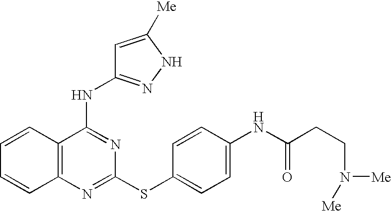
C1=CC2=C(C=C1)N=C(SC1=CC=C(NC(CCN([Me])[Me])=O)C=C1)N=C2NC1=NNC([Me])=C1
